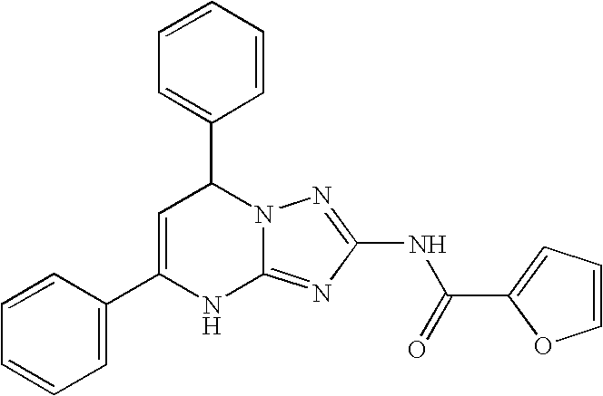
N12C(=NC(NC(=O)C3=CC=CO3)=N1)NC(C1=CC=CC=C1)=CC2C1=CC=CC=C1
